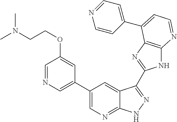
C1(C2=CN=C3C(=C2)C(C2=NC4=C(N2)N=CC=C4C2=CC=NC=C2)=NN3)=CN=CC(OCCN(C)C)=C1
